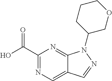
C1(C(=O)O)=NC=C2C(=N1)N(C1COCCC1)N=C2
